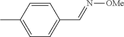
C1=CC(C)=CC=C1C=N[OMe]
